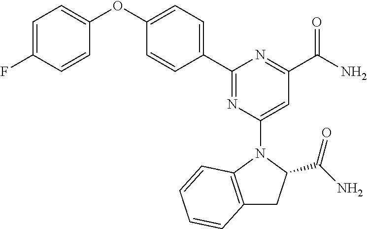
C1(C2=CC=C(OC3=CC=C(F)C=C3)C=C2)=NC(N2C3=C(CC2C(N)=O)C=CC=C3)=CC(C(=O)N)=N1
